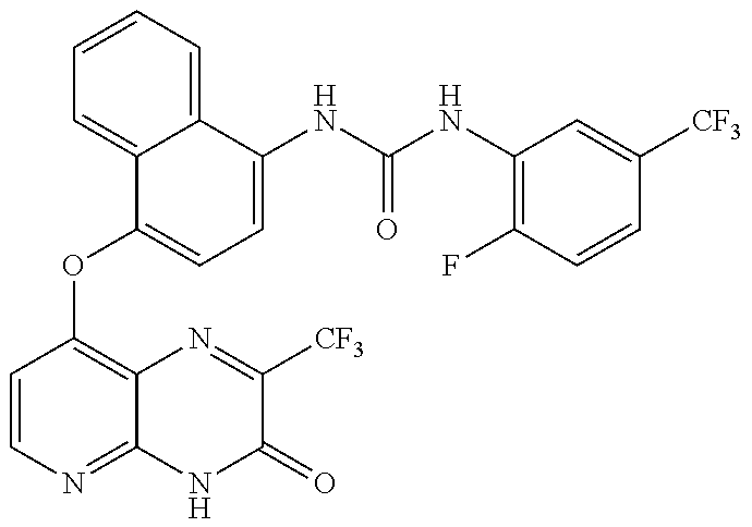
C1=CN=C2C(=C1OC1=CC=C(NC(=O)NC3=C(F)C=CC([CF3])=C3)C3=CC=CC=C13)N=C([CF3])C(=O)N2
